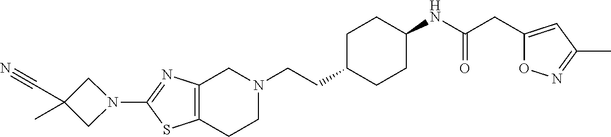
C12=C(CCN(CCC3CCC(NC(CC4=CC(C)=NO4)=O)CC3)C1)SC(N1CC(C#N)(C)C1)=N2
